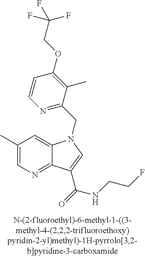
C1(C)=CN=C2C(=C1)N(CC1=NC=CC(OCC(F)(F)F)=C1C)C=C2C(NCCF)=O
